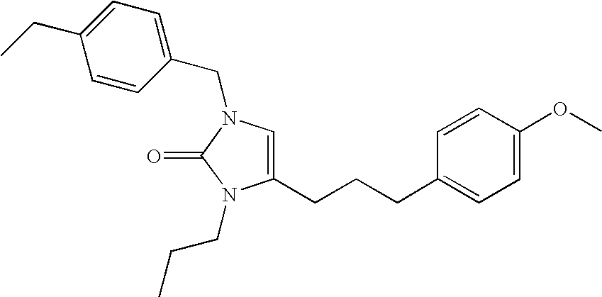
C1=CC(CN2C=C(CCCC3=CC=C(OC)C=C3)N(CCC)C2=O)=CC=C1CC
